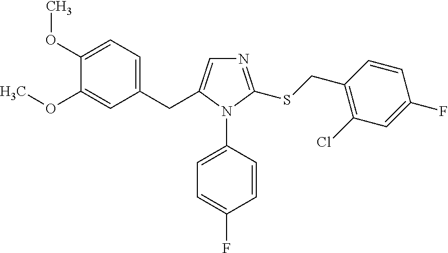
C1(OC)=CC=C(CC2=CN=C(SCC3=C(Cl)C=C(F)C=C3)N2C2=CC=C(F)C=C2)C=C1OC
